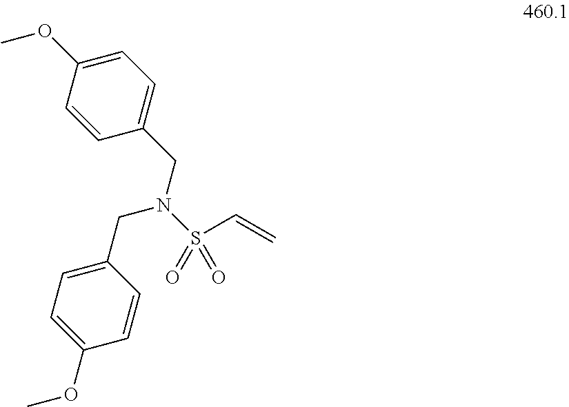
C1=C(OC)C=CC(CN(S(C=C)(=O)=O)CC2=CC=C(OC)C=C2)=C1
